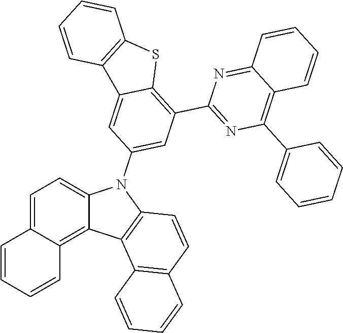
C12=NC(C3=C4C(=CC(N5C6=CC=C7C(=C6C6=C5C=CC5=C6C=CC=C5)C=CC=C7)=C3)C3=C(S4)C=CC=C3)=NC(C3=CC=CC=C3)=C1C=CC=C2
